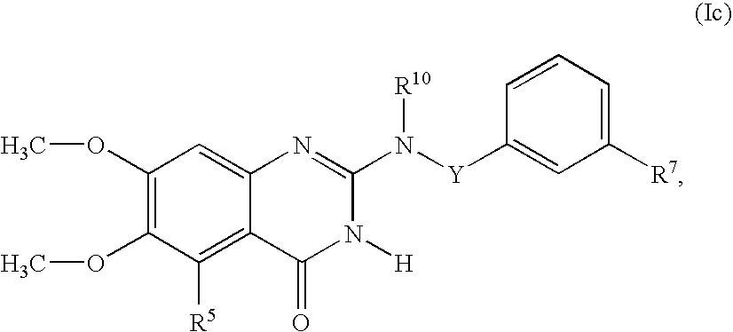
C1(OC)=C(OC)C([R5])=C2C(=C1)N=C(N([Y]C1=CC([R7])=CC=C1)[R10])N([H])C2=O
